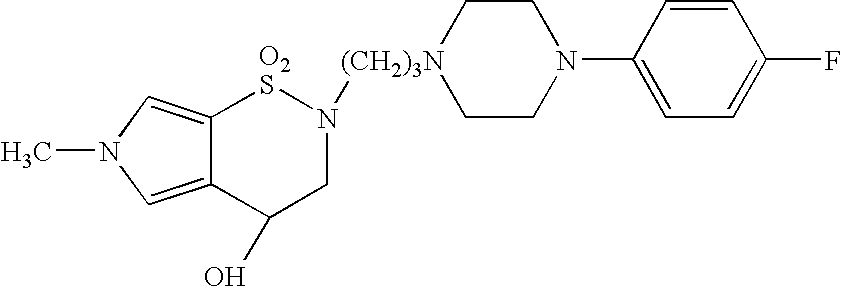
C1[(CH2)3N](N2[O2S]C3=CN(C)C=C3C(O)C2)CCN(C2=CC=C(F)C=C2)C1
